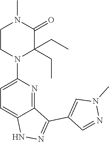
C12=NC(N3C(CC)(CC)C(=O)N(C)CC3)=CC=C1NN=C2C1=CN(C)N=C1
